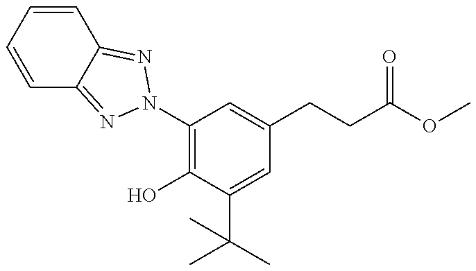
C1=CC=CC2=NN(C3=C(O)C(C(C)(C)C)=CC(CCC(=O)OC)=C3)N=C12
